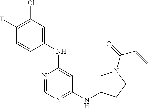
C1(F)=C(Cl)C=C(NC2=CC(NC3CN(C(=O)C=C)CC3)=NC=N2)C=C1
